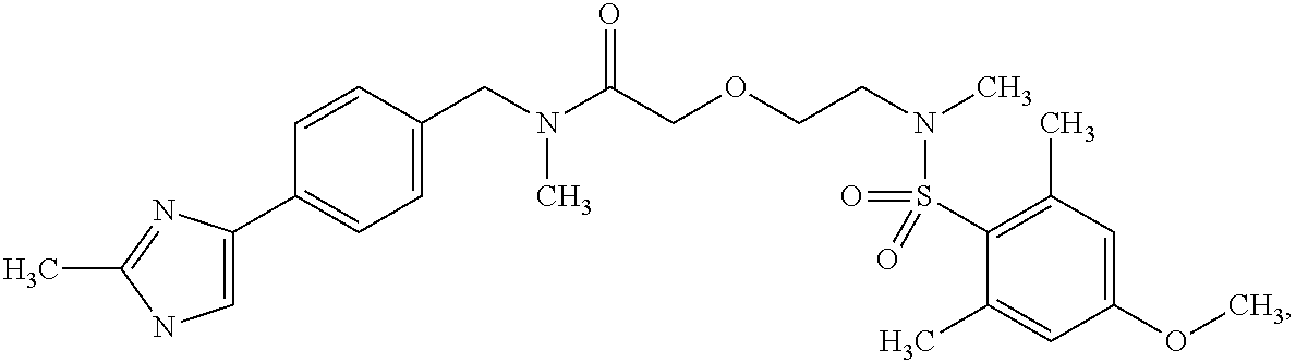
C1(CN(C(COCCN(C)S(C2=C(C)C=C(OC)C=C2C)(=O)=O)=O)C)=CC=C(C2=CNC(C)=N2)C=C1
